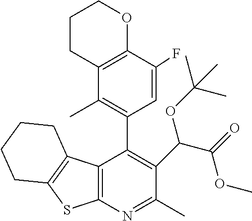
C12=C(N=C(C)C(C(C(=O)OC)OC(C)(C)C)=C1C1=C(C)C3=C(C(F)=C1)OCCC3)SC1=C2CCCC1
